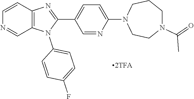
C12=C(N(C3=CC=C(F)C=C3)C(C3=CC=C(N4CCN(C(=O)C)CCC4)N=C3)=N1)C=NC=C2
